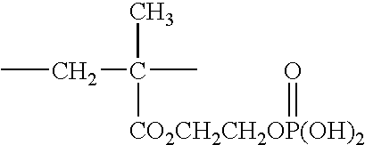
CCC([CO2CH2CH2OP(OH)2]=O)(C)C
